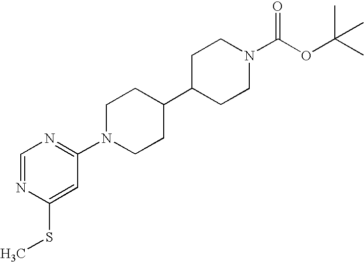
C1=NC(SC)=CC(N2CCC(C3CCN(C(OC(C)(C)C)=O)CC3)CC2)=N1
